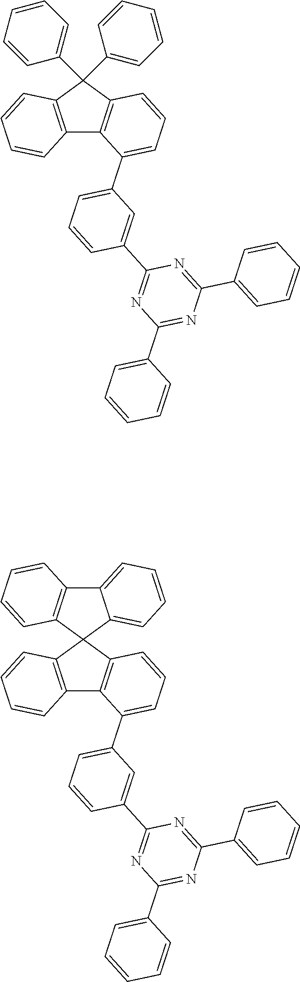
C12=C(C(C3=CC=CC=C3)(C3=CC=CC=C3)C3=C1C(C1=CC=CC(C4=NC(C5=CC=CC=C5)=NC(C5=CC=CC=C5)=N4)=C1)=CC=C3)C=CC=C2.C12=C(C3(C4=C1C(C1=CC=CC(C5=NC(C6=CC=CC=C6)=NC(C6=CC=CC=C6)=N5)=C1)=CC=C4)C1=CC=CC=C1C1=C3C=CC=C1)C=CC=C2
